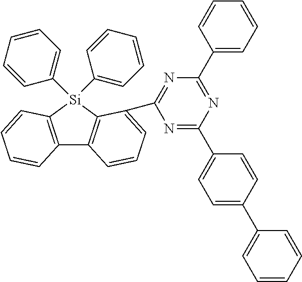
C12=C([Si](C3=CC=CC=C3)(C3=CC=CC=C3)C3=C1C=CC=C3C1=NC(C3=CC=CC=C3)=NC(C3=CC=C(C4=CC=CC=C4)C=C3)=N1)C=CC=C2
